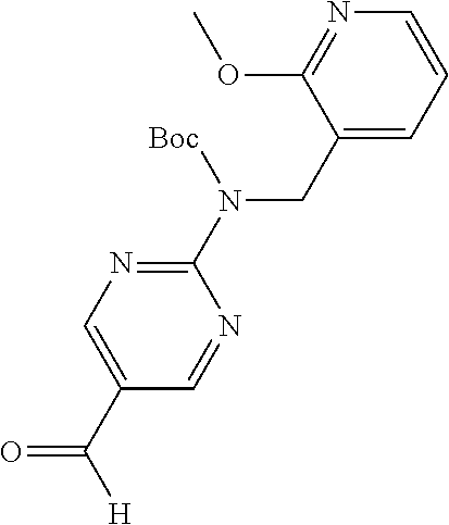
C1(CN(C2=NC=C(C([H])=O)C=N2)[Boc])=CC=CN=C1OC
